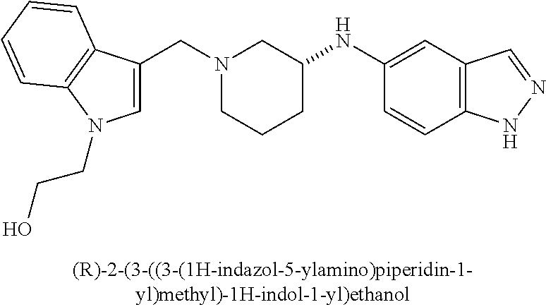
C(N1CCCC(NC2=CC3=C(C=C2)NN=C3)C1)C1=CN(CCO)C2=C1C=CC=C2
